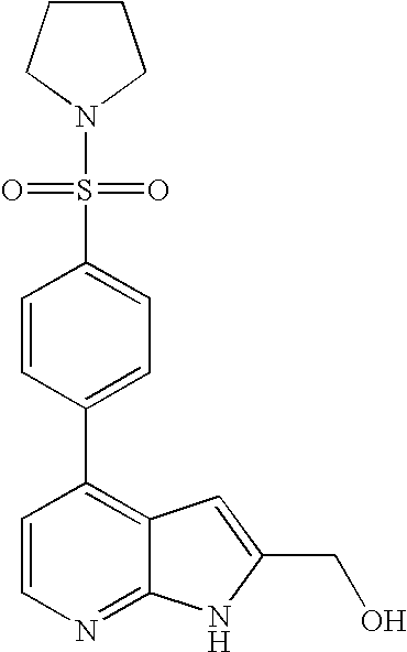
C1=CC(C2=C3C(=NC=C2)NC(CO)=C3)=CC=C1S(N1CCCC1)(=O)=O
